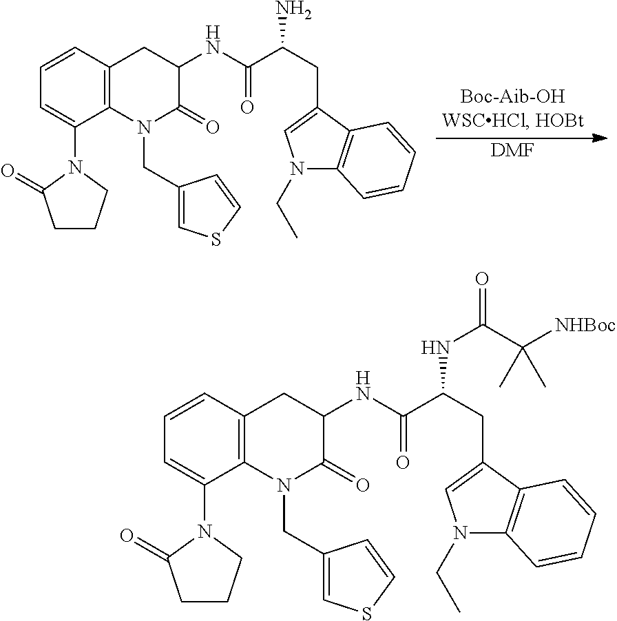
[DMF].C1=CC2=C(C(N3C(=O)CCC3)=C1)N(CC1=CSC=C1)C(=O)C(NC(C(CC1=CN(CC)C3=C1C=CC=C3)N)=O)C2.C1=CC2=C(C(N3C(=O)CCC3)=C1)N(CC1=CSC=C1)C(=O)C(NC(C(CC1=CN(CC)C3=C1C=CC=C3)NC(=O)C([NHBoc])(C)C)=O)C2
